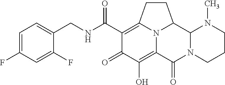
C1(CNC(C2=C3CCC4C5N(C(=O)C(=C(O)C2=O)N34)CCCN5C)=O)=CC=C(F)C=C1F
